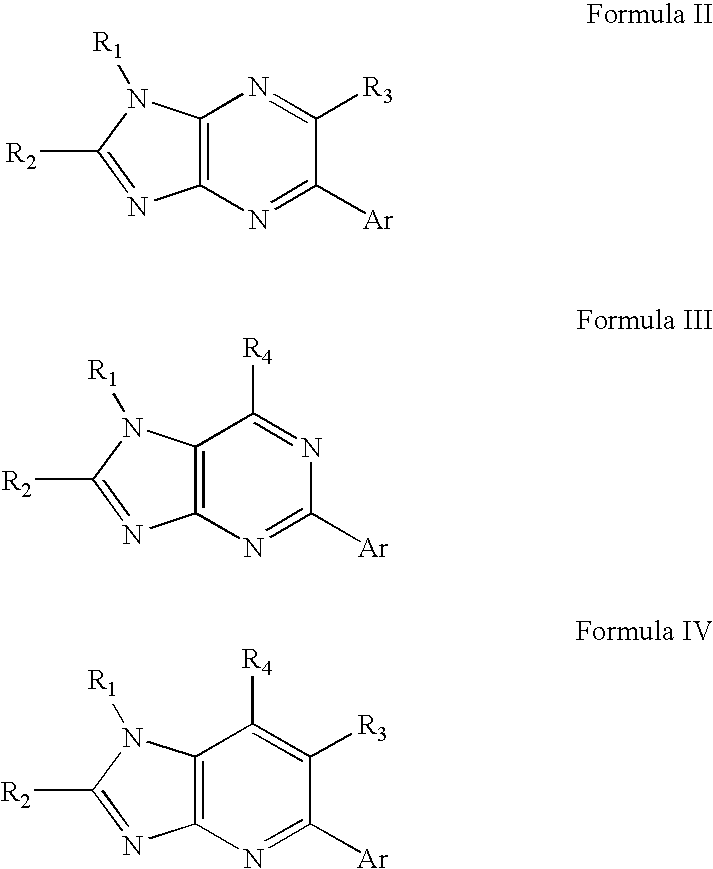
C12=C(N=C([Ar])C([R3])=N1)N=C([R2])N2[R1].C12=C(N=C([Ar])N=C1[R4])N=C([R2])N2[R1].C12=C(N=C([Ar])C([R3])=C1[R4])N=C([R2])N2[R1]
